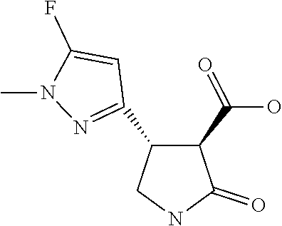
C1(C2=NN(C)C(F)=C2)C(C(O)=O)C(=O)NC1
